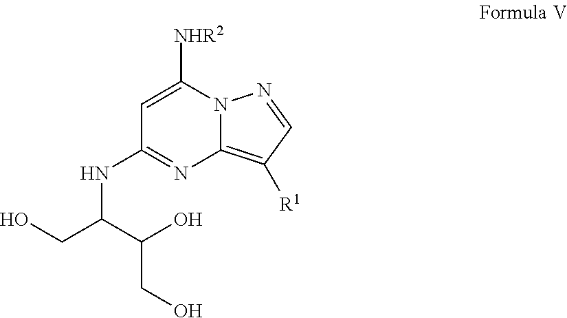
N12C(=C([R1])C=N1)N=C(NC(CO)C(CO)O)C=C2[NHR2]
